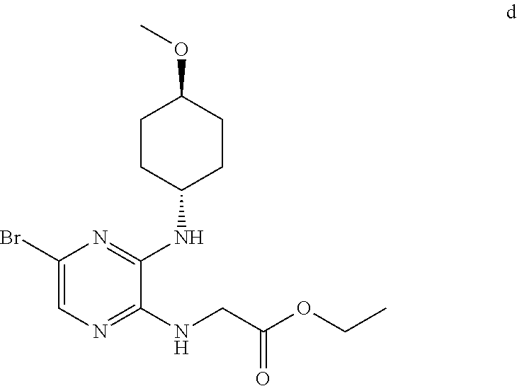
C1(Br)=CN=C(NCC(OCC)=O)C(NC2CCC(OC)CC2)=N1
